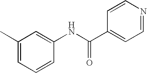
C1(C)=CC=CC(NC(C2=CC=NC=C2)=O)=C1
